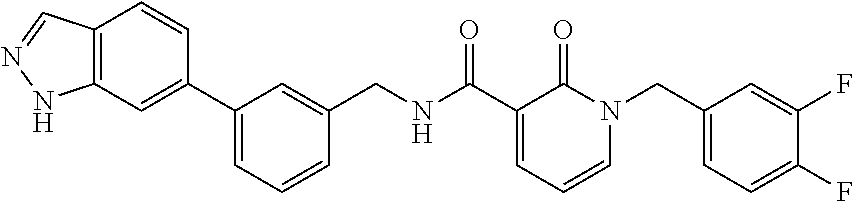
C(NC(C1=CC=CN(CC2=CC=C(F)C(F)=C2)C1=O)=O)C1=CC(C2=CC3=C(C=C2)C=NN3)=CC=C1
